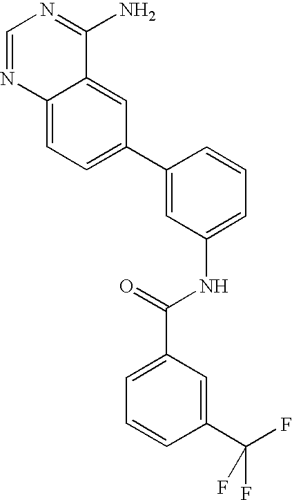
C1(C2=CC(NC(C3=CC=CC(C(F)(F)F)=C3)=O)=CC=C2)=CC=C2C(=C1)C(N)=NC=N2
